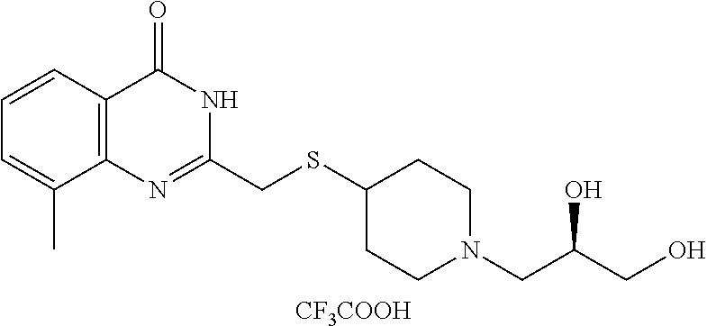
C1=C(C)C2=C(C=C1)C(=O)NC(CSC1CCN(CC(CO)O)CC1)=N2.[CF3COOH]
